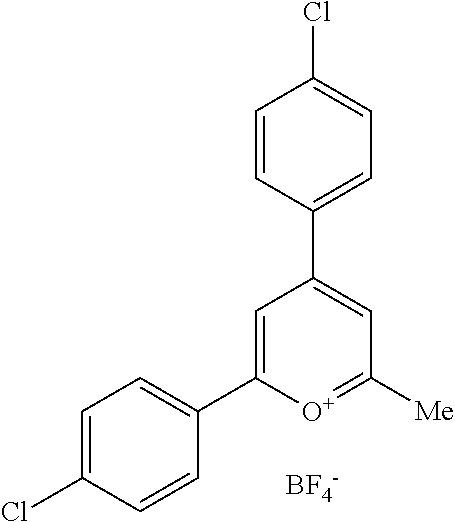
C1=C(C2=CC=C(Cl)C=C2)[O+]=C([Me])C=C1C1=CC=C(Cl)C=C1.[BF4-]
